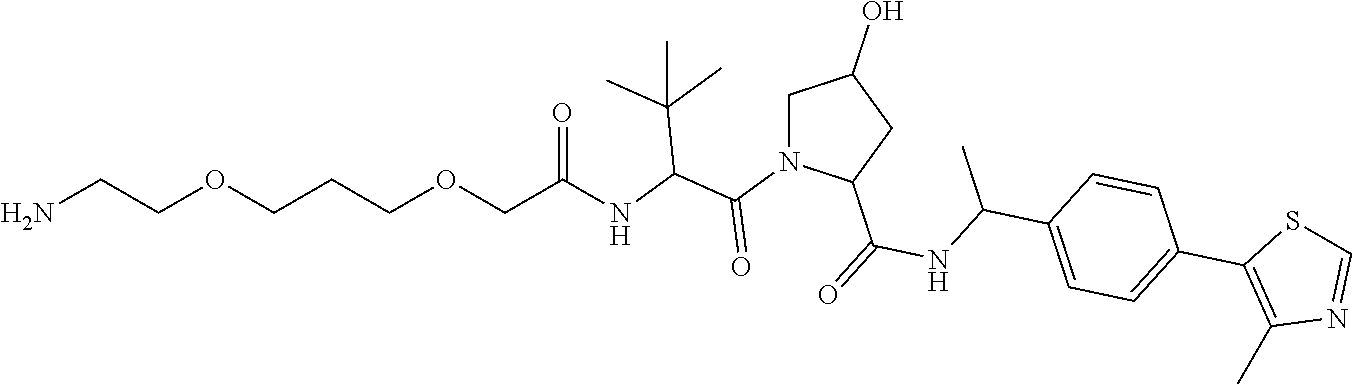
C1N(C(C(NC(COCCCOCCN)=O)C(C)(C)C)=O)C(C(=O)NC(C2=CC=C(C3=C(C)N=CS3)C=C2)C)CC1O
